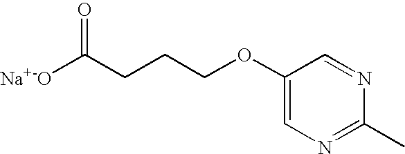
[Na+-O]C(CCCOC1=CN=C(C)N=C1)=O
